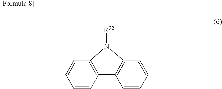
C12=C(C=CC=C1)N([R32])C1=C2C=CC=C1
